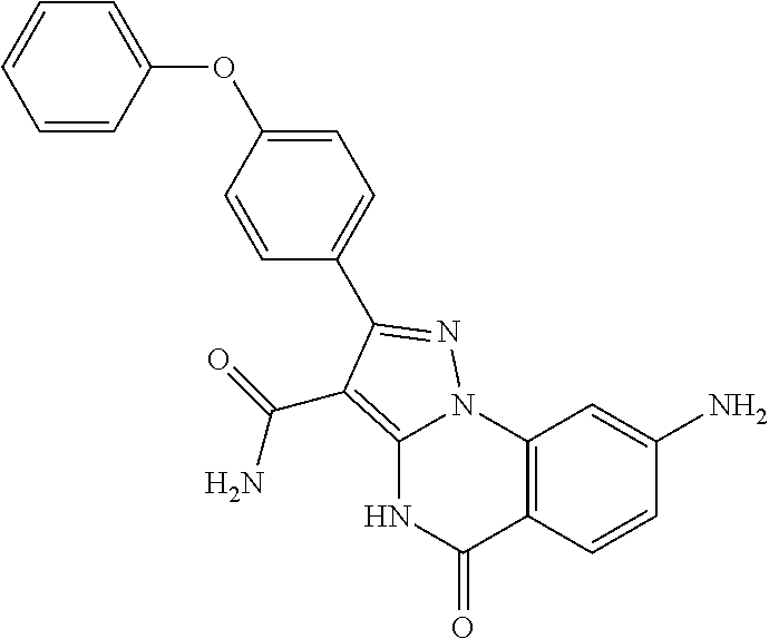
C12=C(C(=O)N)C(C3=CC=C(OC4=CC=CC=C4)C=C3)=NN1C1=C(C(=O)N2)C=CC(N)=C1
